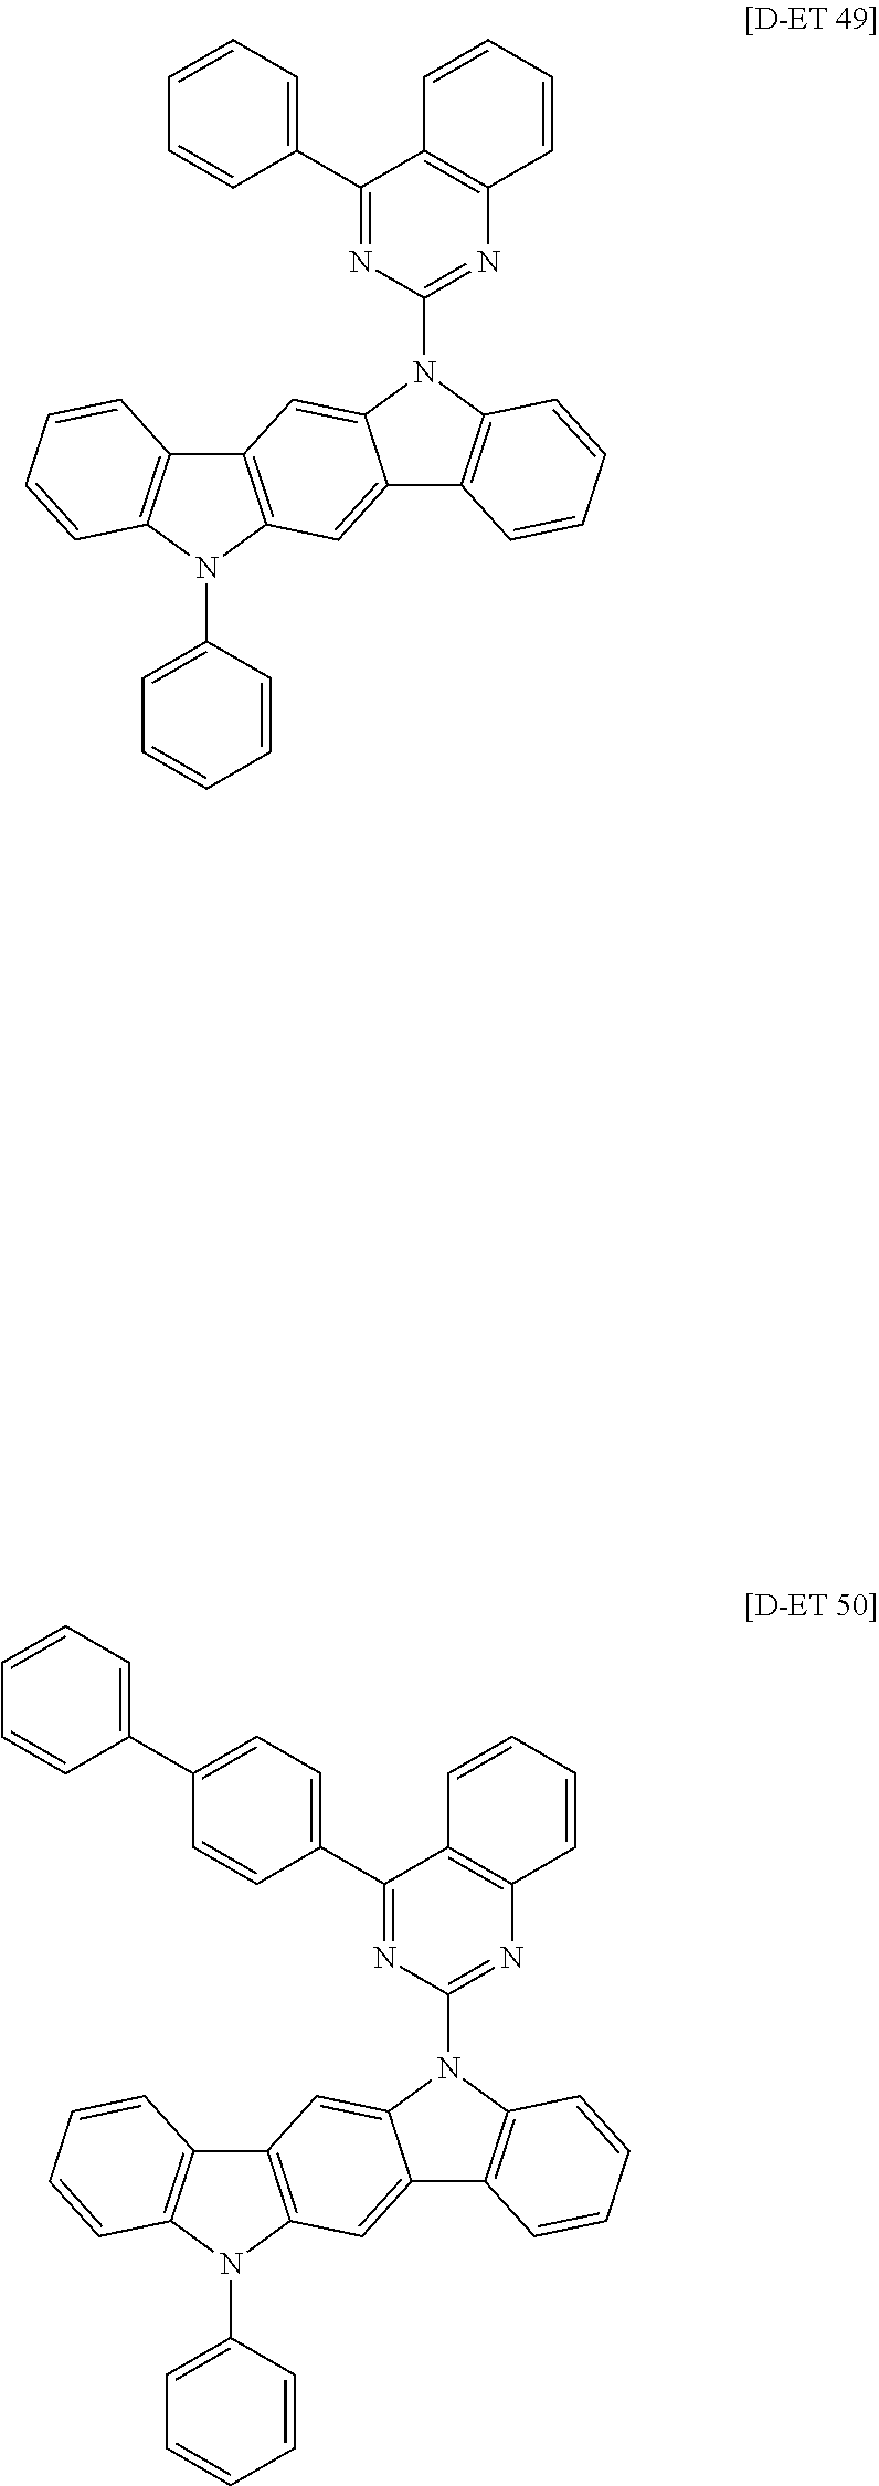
C12=C(N(C3=CC=CC=C3)C3=C1C=CC=C3)C=C1C(=C2)N(C2=NC3=C(C(C4=CC=CC=C4)=N2)C=CC=C3)C2=C1C=CC=C2.C12=C(N(C3=CC=CC=C3)C3=C1C=CC=C3)C=C1C(=C2)N(C2=NC3=C(C(C4=CC=C(C5=CC=CC=C5)C=C4)=N2)C=CC=C3)C2=C1C=CC=C2
